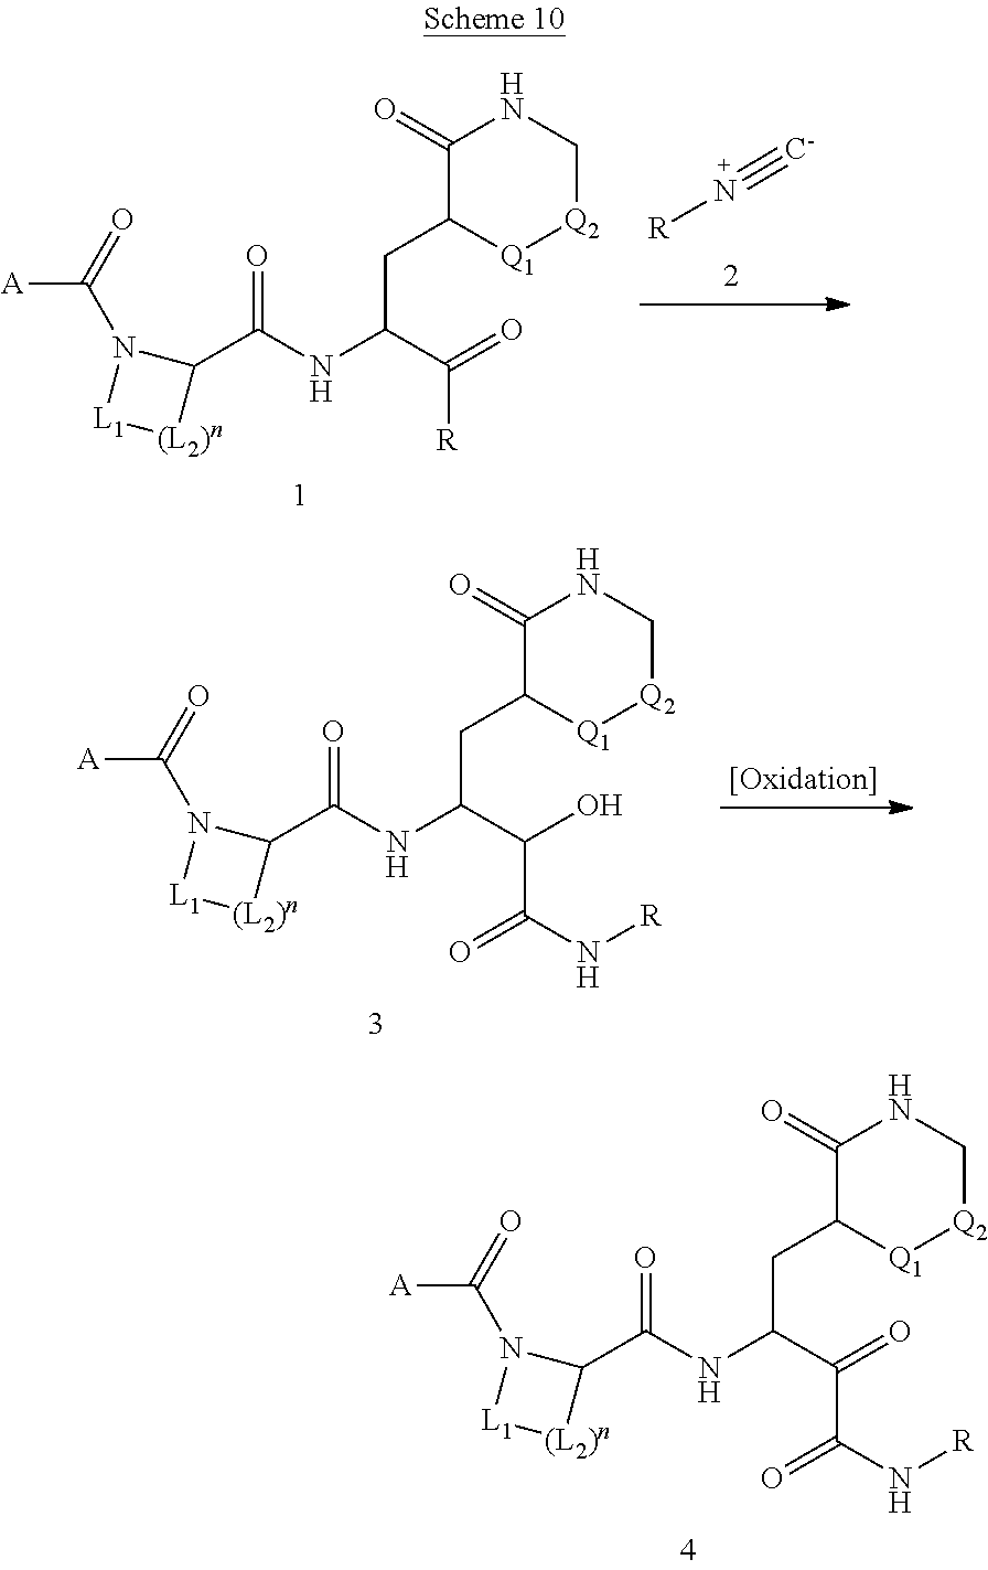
C1(=O)C(CC(NC(C2N(C(=O)[A])[L1][(L2)n]2)=O)C(C(N[R])=O)=O)[Q1][Q2]CN1.C1(=O)C(CC(NC(C2N(C(=O)[A])[L1][(L2)n]2)=O)C([R])=O)[Q1][Q2]CN1.[R]N#[C-].C1(=O)C(CC(NC(C2N(C(=O)[A])[L1][(L2)n]2)=O)C(C(N[R])=O)O)[Q1][Q2]CN1
